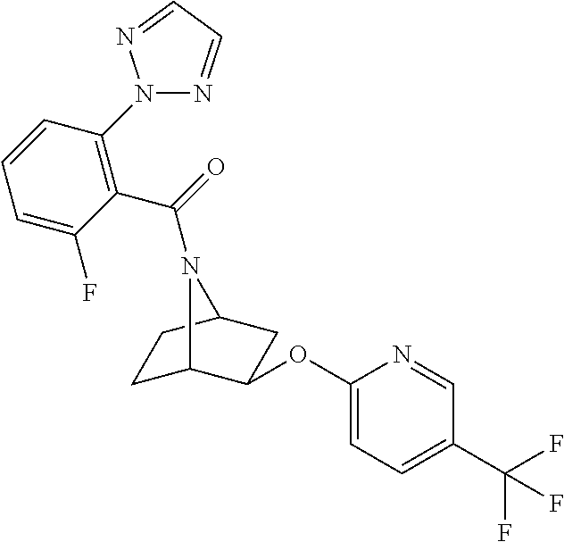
C1C2C(OC3=CC=C(C(F)(F)F)C=N3)CC(C1)N2C(=O)C1=C(N2N=CC=N2)C=CC=C1F
